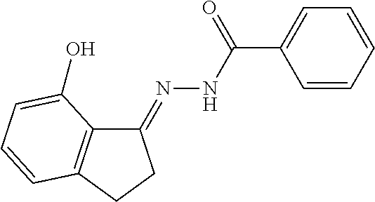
C1(=NNC(=O)C2=CC=CC=C2)C2=C(CC1)C=CC=C2O
